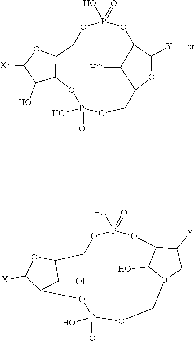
C1([X])C(O)C2C(O1)COP(O)(=O)OC1C([Y])OC(COP(=O)(O)O2)C1O.C1([X])C2C(O)C(O1)COP(O)(=O)OC1C(O)O(CC1[Y])COP(=O)(O)O2
